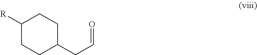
C1([R])CCC(CC=O)CC1
